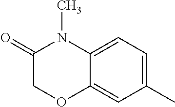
C1(C)=CC=C2C(=C1)OCC(=O)N2C
